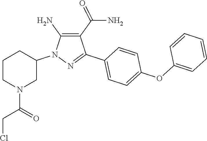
C1(C(N)=O)=C(N)N(C2CCCN(C(CCl)=O)C2)N=C1C1=CC=C(OC2=CC=CC=C2)C=C1
